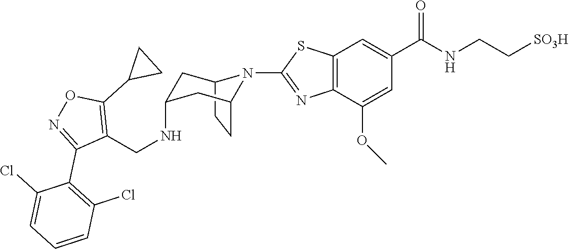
C12CCC(CC(NCC3=C(C4CC4)ON=C3C3=C(Cl)C=CC=C3Cl)C1)N2C1=NC2=C(C=C(C(NCC[SO3H])=O)C=C2OC)S1
